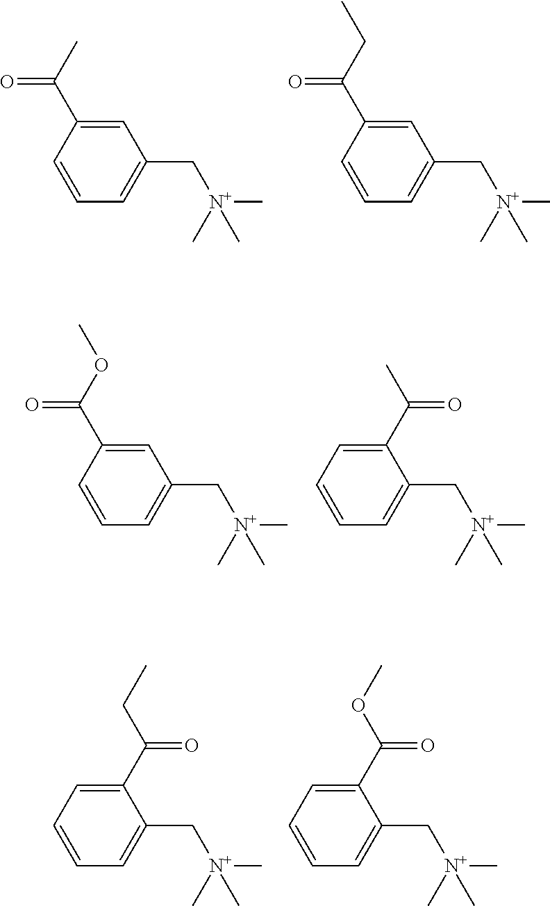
C1=CC(C(=O)C)=CC(C[N+](C)(C)C)=C1.C1=CC(C(=O)CC)=CC(C[N+](C)(C)C)=C1.C1=CC(C(=O)OC)=CC(C[N+](C)(C)C)=C1.C1=CC=C(C(=O)C)C(C[N+](C)(C)C)=C1.C1=CC=C(C(=O)CC)C(C[N+](C)(C)C)=C1.C1=CC=C(C(=O)OC)C(C[N+](C)(C)C)=C1
